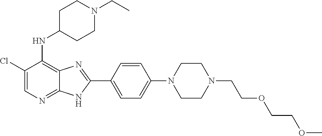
C1(Cl)=CN=C2C(=C1NC1CCN(CC)CC1)N=C(C1=CC=C(N3CCN(CCOCCOC)CC3)C=C1)N2
